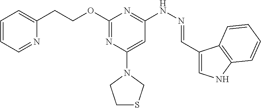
C1(CCOC2=NC(N3CCSC3)=CC(NN=CC3=CNC4=C3C=CC=C4)=N2)=CC=CC=N1
